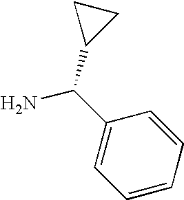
C(N)(C1=CC=CC=C1)C1CC1
